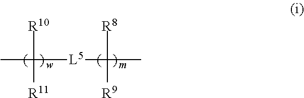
[R10]C([L5]C([R8])([R9])C)([R11])C
